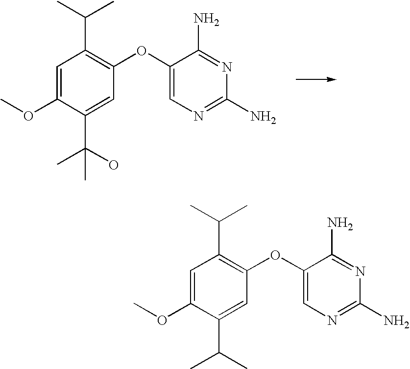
C1=C(OC)C(C(C)C)=CC(OC2=CN=C(N)N=C2N)=C1C(C)C.C1=C(OC)C(C(O)(C)C)=CC(OC2=CN=C(N)N=C2N)=C1C(C)C
